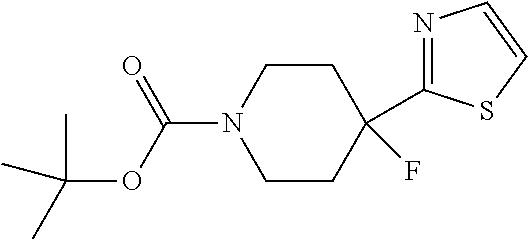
C1(C2(F)CCN(C(=O)OC(C)(C)C)CC2)=NC=CS1
